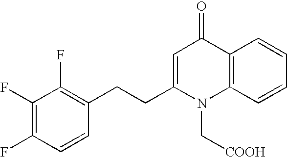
C1(F)=C(F)C=CC(CCC2=CC(=O)C3=C(N2C[COOH])C=CC=C3)=C1F
